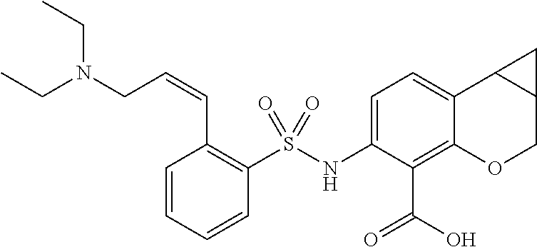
C1(NS(C2=C(C=CCN(CC)CC)C=CC=C2)(=O)=O)=CC=C2C(=C1C(=O)O)OCC1C2C1
